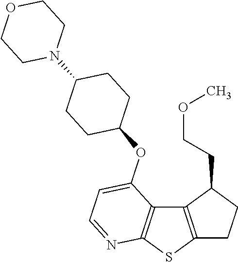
C12=C(SC3=C1C(OC1CCC(N4CCOCC4)CC1)=CC=N3)CCC2CCOC
